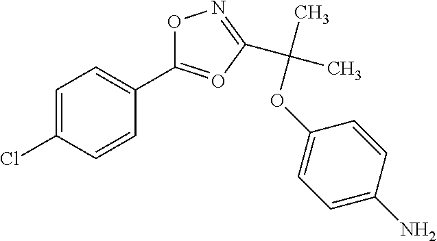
C1=C(Cl)C=CC(C2=OC(C(C)(C)OC3=CC=C(N)C=C3)=NO2)=C1
